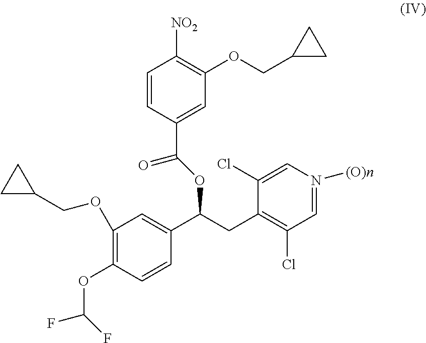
C1=CC(C(=O)OC(CC2=C(Cl)C=N([(O)n])C=C2Cl)C2=CC(OCC3CC3)=C(OC(F)F)C=C2)=CC(OCC2CC2)=C1[NO2]
